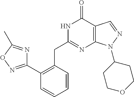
N1C(CC2=C(C3=NOC(C)=N3)C=CC=C2)=NC2=C(C1=O)C=NN2C1CCOCC1
